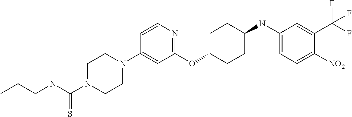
C1(OC2CCC(NC3=CC=C([NO2])C(C(F)(F)F)=C3)CC2)=NC=CC(N2CCN(C(NCCC)=S)CC2)=C1
